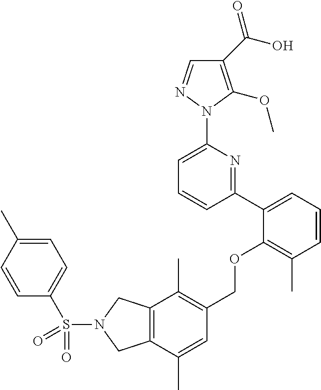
C1(C(O)=O)=C(OC)N(C2=CC=CC(C3=CC=CC(C)=C3OCC3=C(C)C4=C(C(C)=C3)CN(S(=O)(C3=CC=C(C)C=C3)=O)C4)=N2)N=C1
